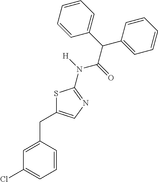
C1=CC(CC2=CN=C(N([H])C(=O)C(C3=CC=CC=C3)C3=CC=CC=C3)S2)=CC(Cl)=C1
